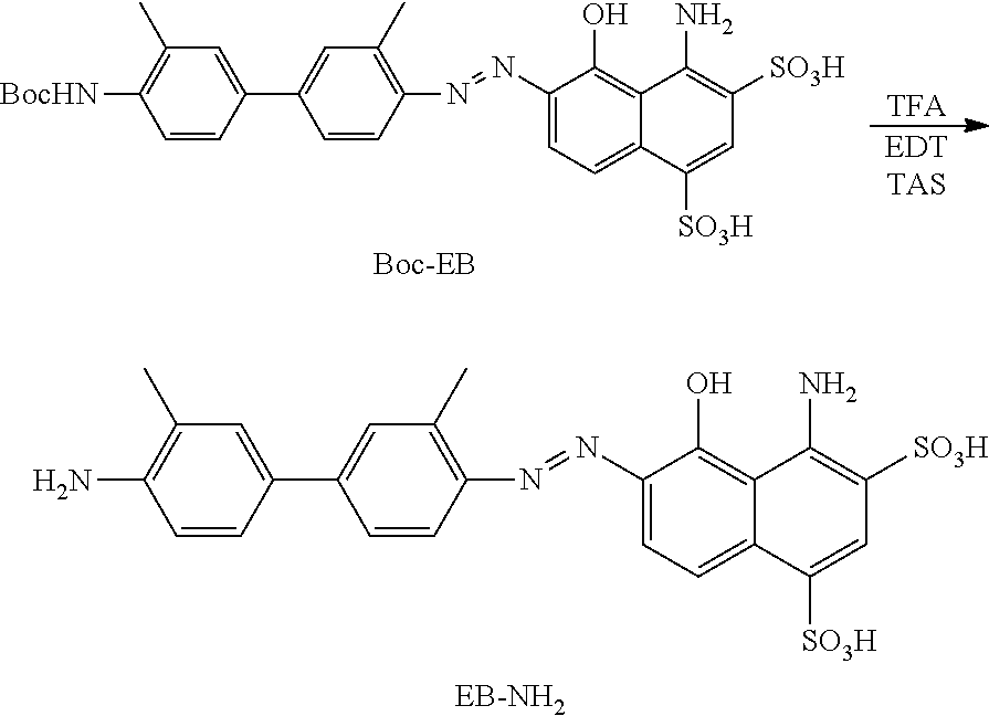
[TFA].[EDTTAS].C1=CC(C2=CC(C)=C(N=NC3=CC=C4C(=C3O)C(N)=C([SO3H])C=C4[SO3H])C=C2)=CC(C)=C1[BocHN].C1=CC(C2=CC(C)=C(N=NC3=CC=C4C(=C3O)C(N)=C([SO3H])C=C4[SO3H])C=C2)=CC(C)=C1N
